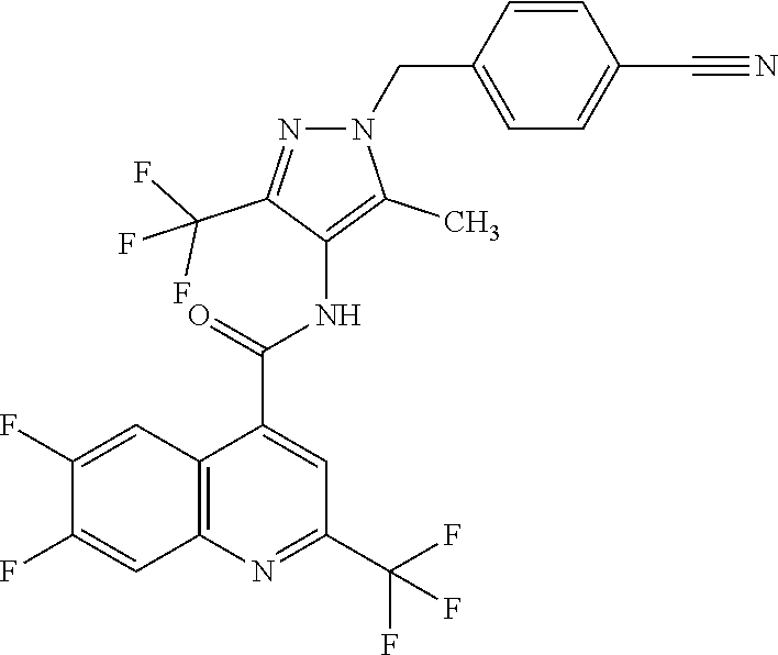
C1(F)=CC2=C(C=C1F)N=C(C(F)(F)F)C=C2C(NC1=C(C)N(CC2=CC=C(C#N)C=C2)N=C1C(F)(F)F)=O
